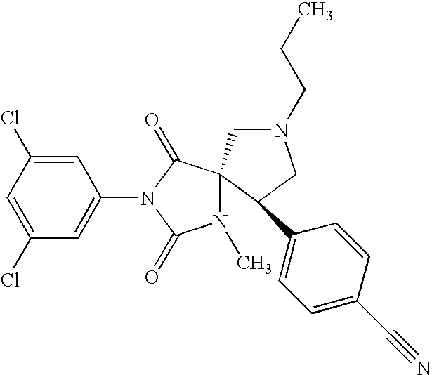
C1(Cl)=CC(Cl)=CC(N2C(=O)N(C)C3(C2=O)CN(CCC)CC3C2=CC=C(C#N)C=C2)=C1
